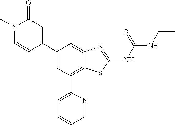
N1(C)C=CC(C2=CC(C3=CC=CC=N3)=C3C(=C2)N=C(NC(NCC)=O)S3)=CC1=O
